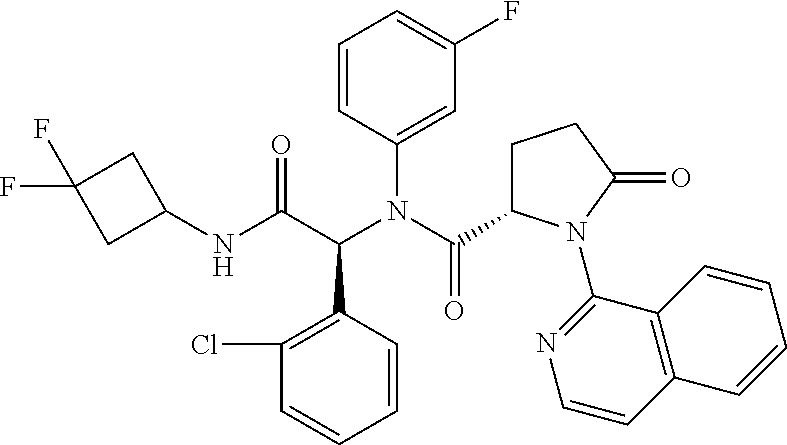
C1=CC(C(C(NC2CC(F)(F)C2)=O)N(C(C2CCC(=O)N2C2=NC=CC3=C2C=CC=C3)=O)C2=CC(F)=CC=C2)=C(Cl)C=C1
